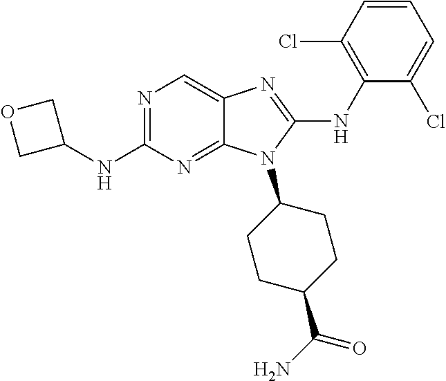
N1=C(NC2COC2)N=C2C(=C1)N=C(NC1=C(Cl)C=CC=C1Cl)N2C1CCC(C(N)=O)CC1
